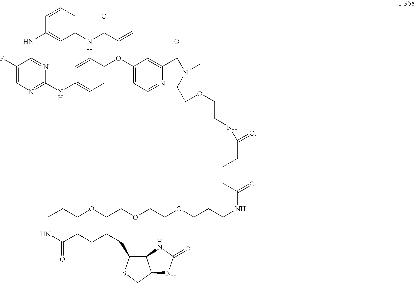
N(C1=NC(NC2=CC=C(OC3=CC=NC(C(=O)N(CCOCCNC(CCCC(NCCCOCCOCCOCCCNC(=O)CCCCC4C5C(CS4)NC(=O)N5)=O)=O)C)=C3)C=C2)=NC=C1F)C1=CC(NC(C=C)=O)=CC=C1
